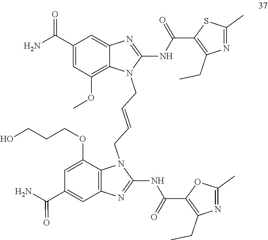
C1(NC(C2=C(CC)N=C(C)O2)=O)=NC2=C(N1CC=CCN1C(NC(=O)C3=C(CC)N=C(C)S3)=NC3=CC(C(N)=O)=CC(OC)=C13)C(OCCCO)=CC(C(=O)N)=C2
